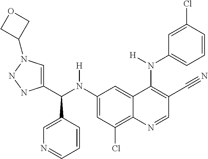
C1(N(C(C2=CN(C3COC3)NN2)C2=CN=CC=C2)[H])=CC(Cl)=C2C(=C1)C(N(C1=CC=CC(Cl)=C1)[H])=C(C#N)C=N2
